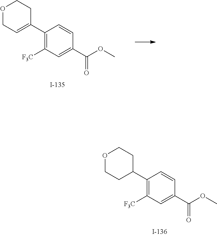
C1(C2CCOCC2)=C([F3C])C=C(C(OC)=O)C=C1.C1(C2=CCOCC2)=C([F3C])C=C(C(OC)=O)C=C1
